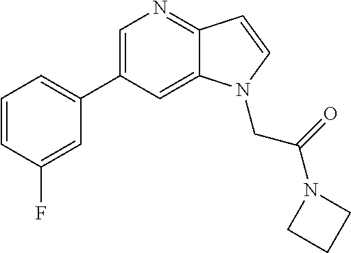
C1=C(C2=CC=CC(F)=C2)C=C2C(=N1)C=CN2CC(=O)N1CCC1
